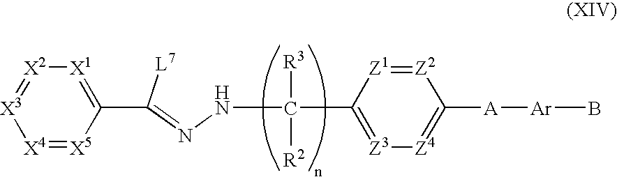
[X4]1=[X5]C(C([L7])=NNC([R3])([R2])C2=[Z3][Z4]=C([A][Ar]B)[Z2]=[Z1]2)=[X1][X2]=[X3]1
